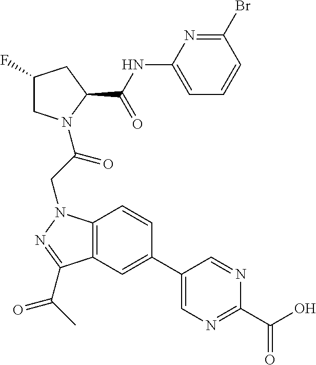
C12=C(N(CC(=O)N3CC(F)CC3C(NC3=CC=CC(Br)=N3)=O)N=C1C(=O)C)C=CC(C1=CN=C(C(O)=O)N=C1)=C2
